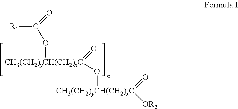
[R1]C(=O)O[CH3(CH2)yCH(CH2)xC](=O)O[CH3(CH2)yCH(CH2)xC](=O)[OR2]
